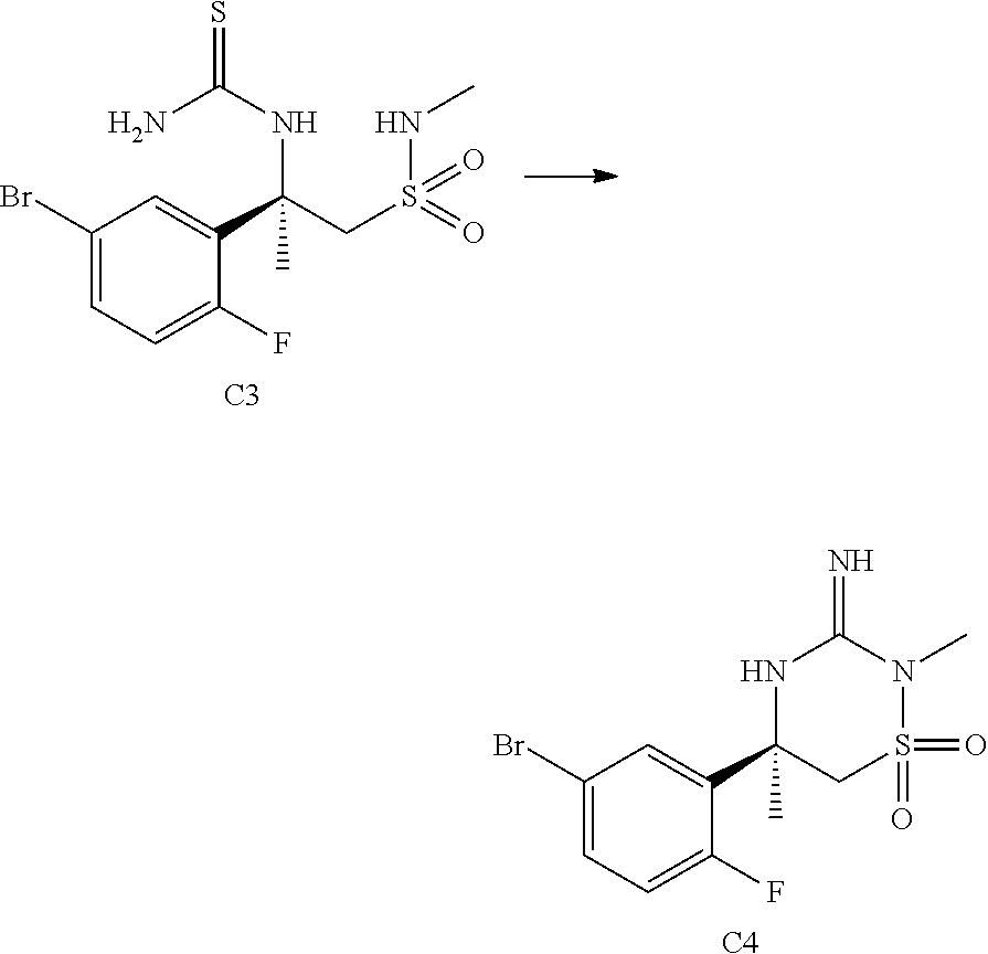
C1(Br)=CC=C(F)C(C(NC(=S)N)(C)CS(NC)(=O)=O)=C1.[C3].C1(Br)=CC=C(F)C(C2(C)NC(=N)N(C)S(=O)(=O)C2)=C1.[C4]
